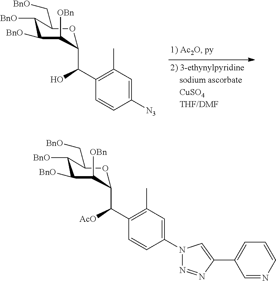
C1([N3])=CC(C)=C(C(C2C([OBn])C([BnO])C([BnO])C(C[BnO])O2)O)C=C1.C1(N2N=NC(C3=CC=CN=C3)=C2)=CC(C)=C(C(C2C([OBn])C([BnO])C([BnO])C(C[BnO])O2)[AcO])C=C1
